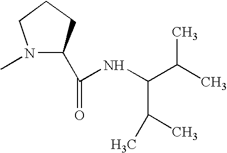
N1(C)C(C(=O)NC(C(C)C)C(C)C)CCC1
